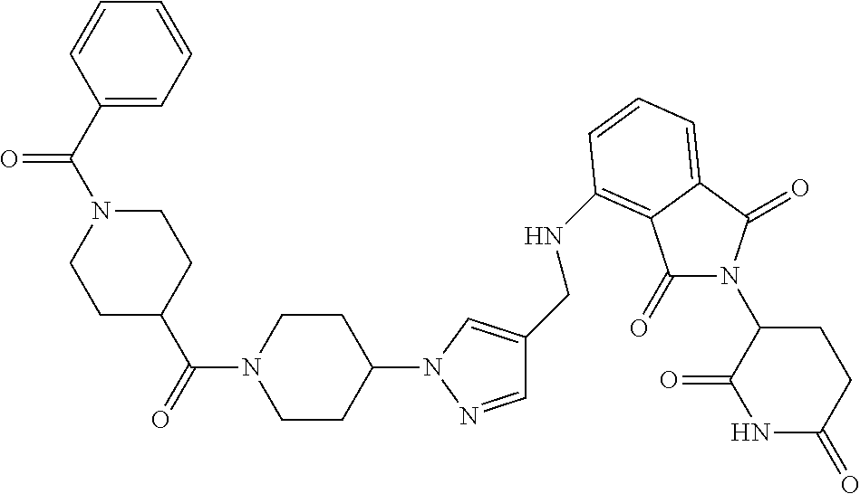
C1(C(N2CCC(C(=O)N3CCC(N4C=C(CNC5=C6C(=O)N(C7C(=O)NC(=O)CC7)C(=O)C6=CC=C5)C=N4)CC3)CC2)=O)=CC=CC=C1
